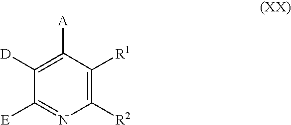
C1([E])=NC([R2])=C([R1])C([A])=C1[D]
